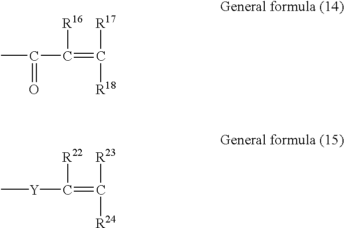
CC(=O)C([R16])=C([R17])[R18].C[Y]C([R22])=C([R23])[R24]
